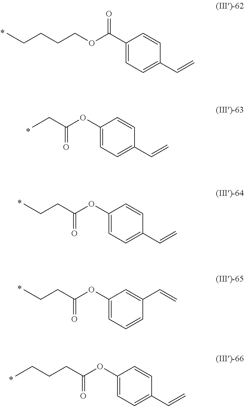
CCCCCOC(C1=CC=C(C=C)C=C1)=O.CCC(OC1=CC=C(C=C)C=C1)=O.C(CC(OC1=CC=C(C=C)C=C1)=O)C.C(CC(OC1=CC=CC(C=C)=C1)=O)C.C(CC(OC1=CC=C(C=C)C=C1)=O)CC
